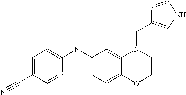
C1(N(C2=CC=C(C#N)C=N2)C)=CC=C2C(=C1)N(CC1=CNC=N1)CCO2
